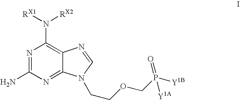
N1=C(N)N=C2C(=C1N([RX1])[RX2])N=CN2CCOCP([Y1B])(=O)[Y1A]
